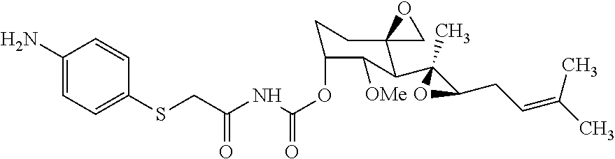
O(C1CCC2(C(C3(C)C(CC=C(C)C)O3)C1[OMe])CO2)C(NC(CSC1=CC=C(N)C=C1)=O)=O
